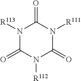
N1([R113])C(=O)N([R112])C(=O)N([R111])C1=O
